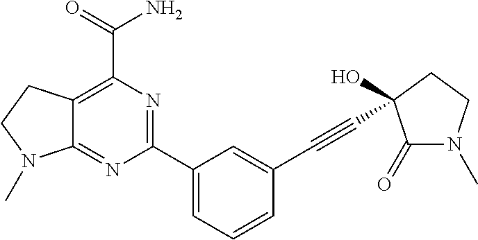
C12=NC(C3=CC=CC(C#CC4(O)C(=O)N(C)CC4)=C3)=NC(C(=O)N)=C1CCN2C
